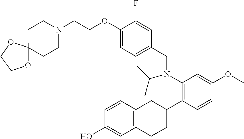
N1(CCOC2=CC=C(CN(C3=C(C4CC5=C(CC4)C=C(O)C=C5)C=CC(OC)=C3)C(C)C)C=C2F)CCC2(CC1)OCCO2
